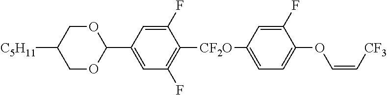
C1OC(C2=CC(F)=C([CF2O]C3=CC=C(OC=C[CF3])C(F)=C3)C(F)=C2)OCC1[C5H11]
